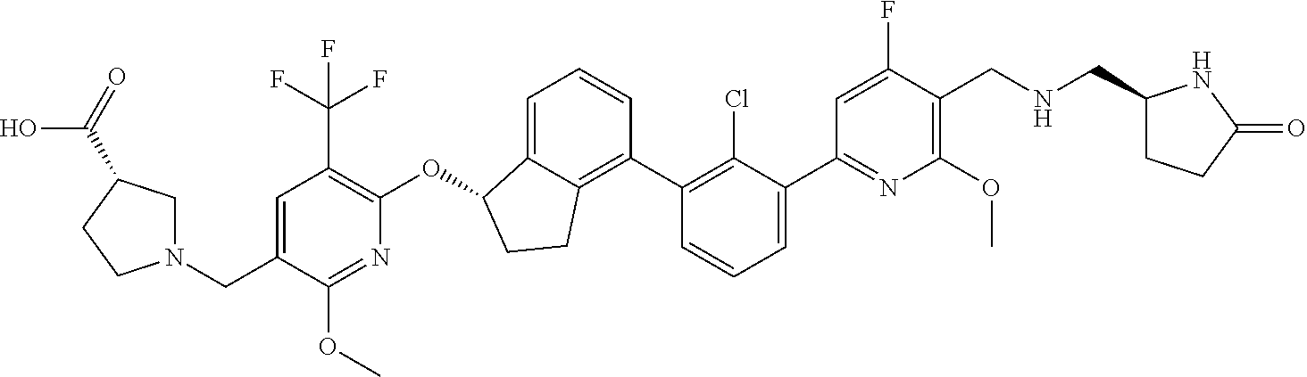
C(C1=CC(C(F)(F)F)=C(OC2C3=CC=CC(C4=C(Cl)C(C5=NC(OC)=C(CNCC6CCC(=O)N6)C(F)=C5)=CC=C4)=C3CC2)N=C1OC)N1CC(C(O)=O)CC1
